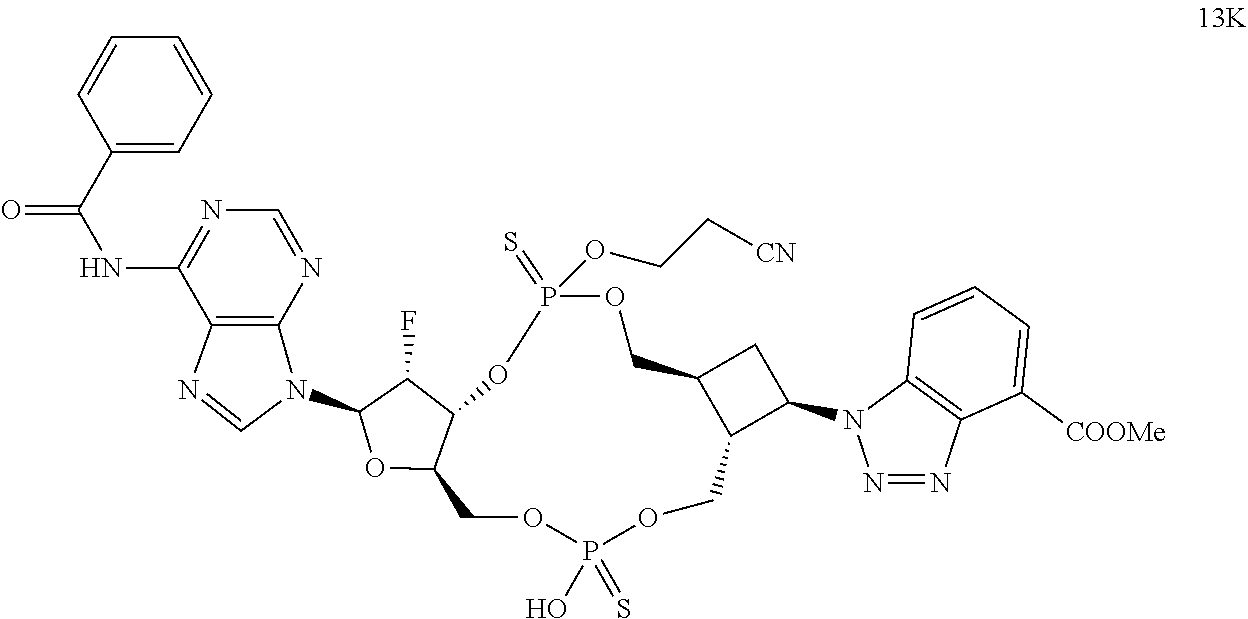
C12C(C(F)C(N3C4=C(N=C3)C(NC(C3=CC=CC=C3)=O)=NC=N4)O1)OP(=S)(OCC[CN])OCC1C(COP(O)(=S)OC2)C(N2N=NC3=C2C=CC=C3[COOMe])C1
